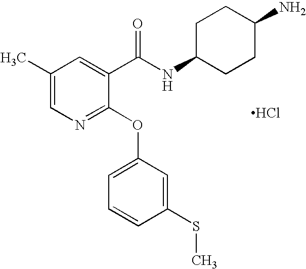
C1=C(C)C=C(C(NC2CCC(N)CC2)=O)C(OC2=CC=CC(SC)=C2)=N1.Cl
